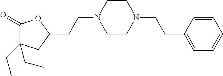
C1(=O)C(CC)(CC)CC(CCN2CCN(CCC3=CC=CC=C3)CC2)O1
